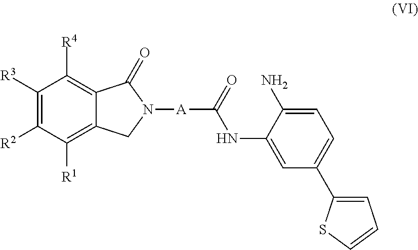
C1([R3])=C([R2])C([R1])=C2C(=C1[R4])C(=O)N([A]C(NC1=CC(C3=CC=CS3)=CC=C1N)=O)C2
